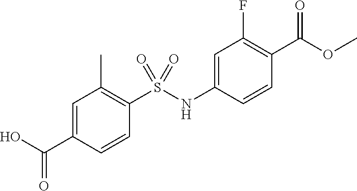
C1=C(C(O)=O)C=CC(S(=O)(NC2=CC(F)=C(C(OC)=O)C=C2)=O)=C1C
